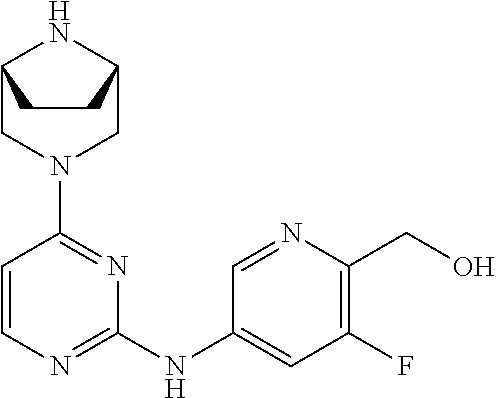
C12CN(C3=NC(NC4=CC(F)=C(CO)N=C4)=NC=C3)CC(N1)CC2
